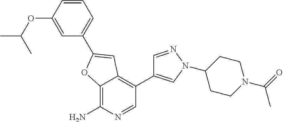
C12=C(N)N=CC(C3=CN(C4CCN(C(C)=O)CC4)N=C3)=C1C=C(C1=CC=CC(OC(C)C)=C1)O2
